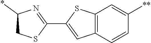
C1(C2=NC(*)CS2)=CC2=C(S1)C=C([**])C=C2
